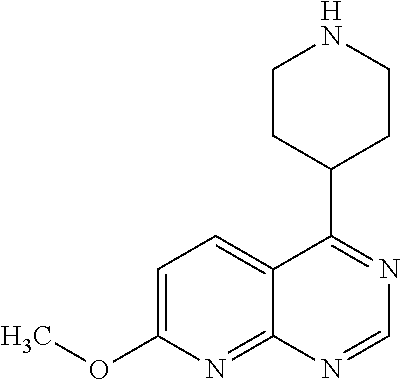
C1=C(OC)N=C2C(=C1)C(C1CCNCC1)=NC=N2.[H]
